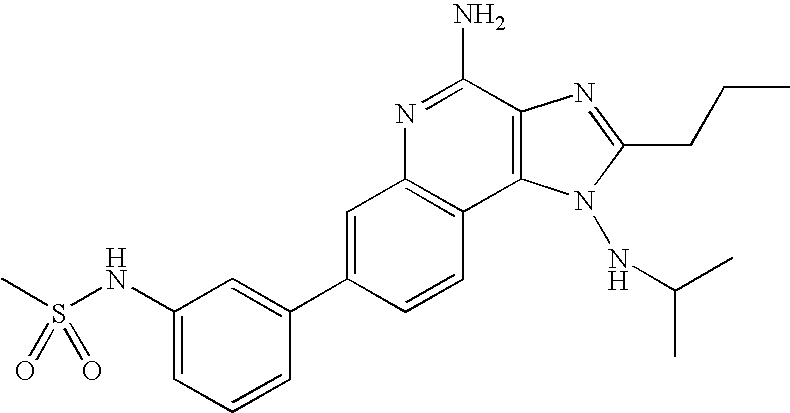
N1=C(N)C2=C(C3=C1C=C(C1=CC(NS(C)(=O)=O)=CC=C1)C=C3)N(NC(C)C)C(CCC)=N2
